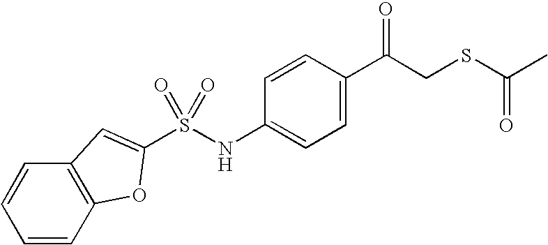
C1=C(C(CSC(C)=O)=O)C=CC(NS(=O)(=O)C2=CC3=C(C=CC=C3)O2)=C1
